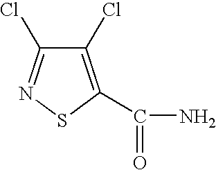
C1(Cl)=C(C(=O)N)SN=C1Cl
